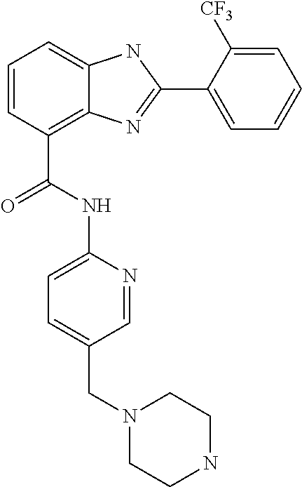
C1=CC(C(NC2=CC=C(CN3CCNCC3)C=N2)=O)=C2C(=C1)NC(C1=CC=CC=C1[CF3])=N2
